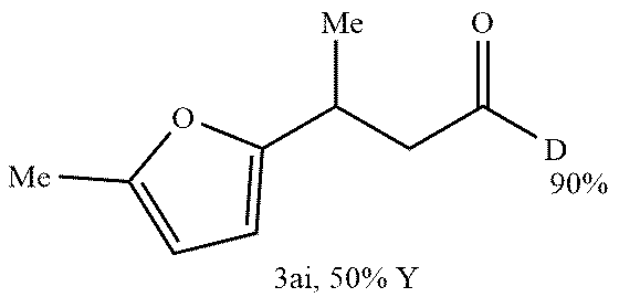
C1([Me])=CC=C(C(CC([D])=O)[Me])O1
